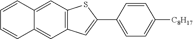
C12=CC3=C(C=C1C=CC=C2)C=C(C1=CC=C([C8H17])C=C1)S3
